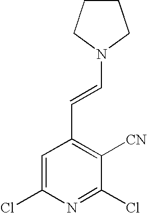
C1=C(Cl)N=C(Cl)C([CN])=C1C=CN1CCCC1
